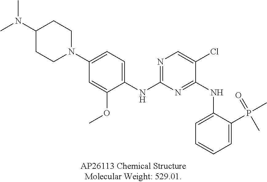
C1(N(C)C)CCN(C2=CC=C(NC3=NC=C(Cl)C(NC4=CC=CC=C4P(C)(=O)C)=N3)C(OC)=C2)CC1
